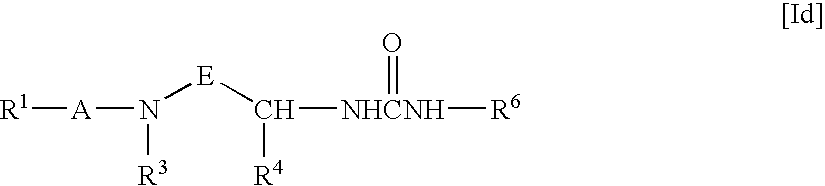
N([E]C([R4])[NHCNH](=O)[R6])([R3])[A][R1]
